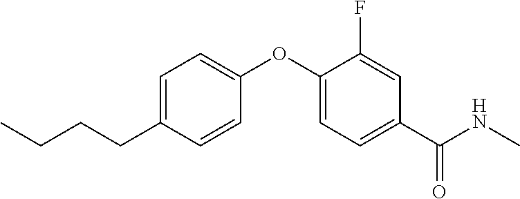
C1=C(CCCC)C=CC(OC2=CC=C(C(NC)=O)C=C2F)=C1
